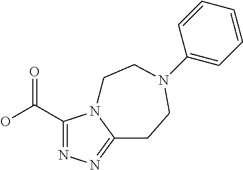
C1(C(=O)O)=NN=C2N1CCN(C1=CC=CC=C1)CC2
